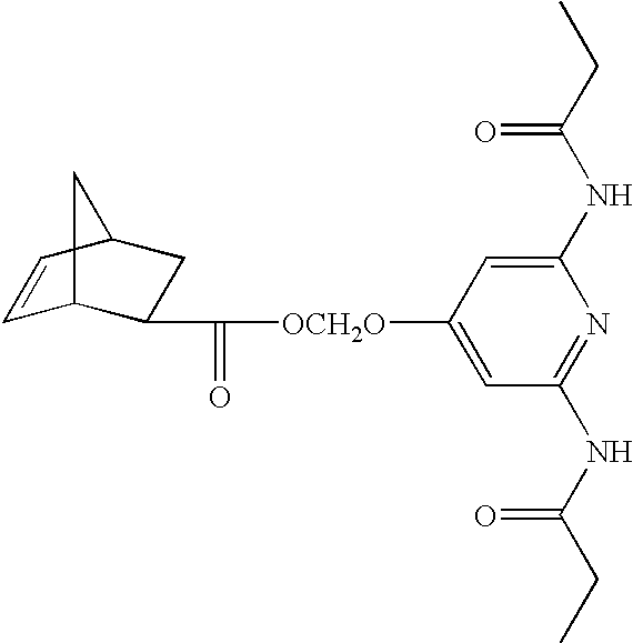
C1=CC2CC(C(=O)[OCH2O]C3=CC(NC(CC)=O)=NC(NC(CC)=O)=C3)C1C2
